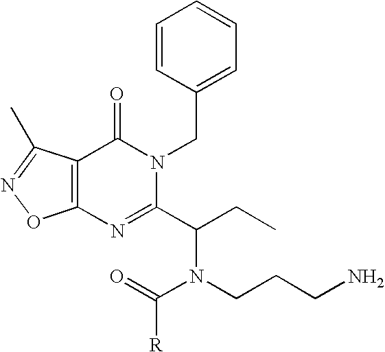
C12=C(N=C(C(CC)N(CCCN)C(=O)[R])N(CC3=CC=CC=C3)C1=O)ON=C2C
